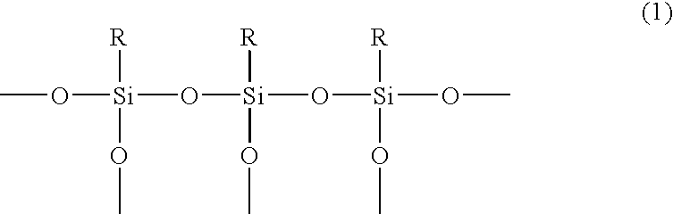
CO[Si](O[Si](O[Si](OC)([R])OC)([R])OC)([R])OC
